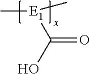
C[E1](C)C(O)=O
